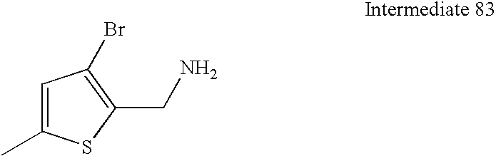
C1=C(C)SC(CN)=C1Br
